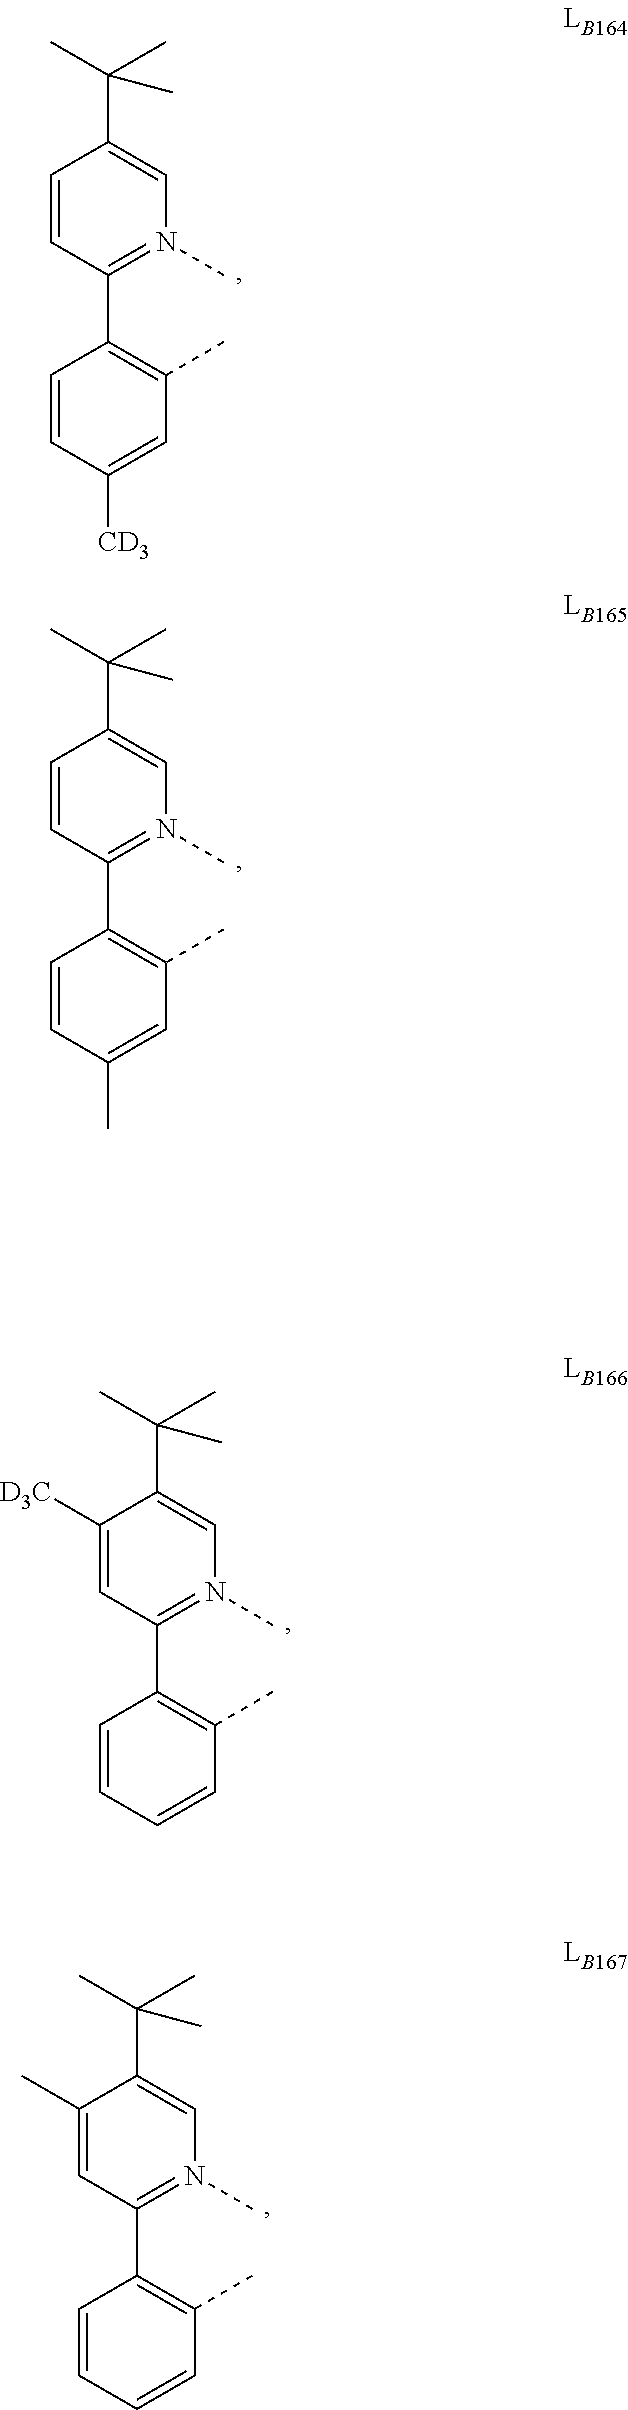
C1([D3C])=CC(C2=C(C)C=CC=C2)=N(C)C=C1C(C)(C)C.C1(C)=CC(C2=C(C)C=CC=C2)=N(C)C=C1C(C)(C)C.C1=CC(C2=C(C)C=C([CD3])C=C2)=N(C)C=C1C(C)(C)C.C1=CC(C2=C(C)C=C(C)C=C2)=N(C)C=C1C(C)(C)C
